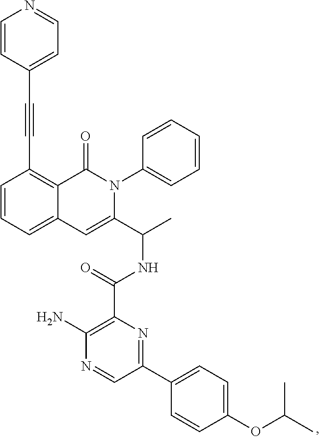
C12=CC=CC(C#CC3=CC=NC=C3)=C1C(=O)N(C1=CC=CC=C1)C(C(C)NC(C1=C(N)N=CC(C3=CC=C(OC(C)C)C=C3)=N1)=O)=C2
